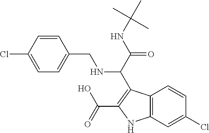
C12=C(C=C(Cl)C=C1)NC(C(O)=O)=C2C(C(NC(C)(C)C)=O)NCC1=CC=C(Cl)C=C1
